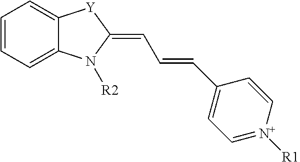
C1=CC=C2C(=C1)[Y]C(=CC=CC1=CC=[N+]([R1])C=C1)N2[R2]
